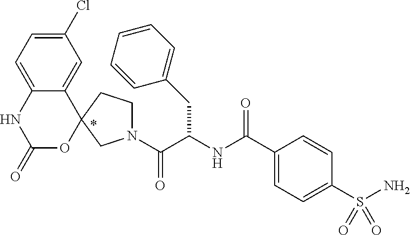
C1(Cl)=CC=C2C(=C1)C1(OC(=O)N2)CCN(C(C(NC(C2=CC=C(S(N)(=O)=O)C=C2)=O)CC2=CC=CC=C2)=O)C1
